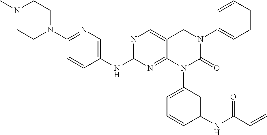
C1=C(N2C(=O)N(C3=CC=CC=C3)CC3=CN=C(NC4=CN=C(N5CCN(C)CC5)C=C4)N=C23)C=C(NC(C=C)=O)C=C1
